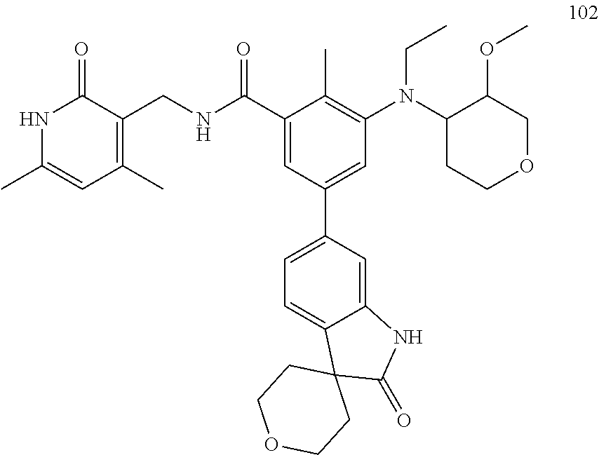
N(CC)(C1CCOCC1OC)C1=C(C)C(C(NCC2=C(C)C=C(C)NC2=O)=O)=CC(C2=CC=C3C(=C2)NC(=O)C32CCOCC2)=C1
